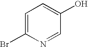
C1=C(Br)N=CC(O)=C1
